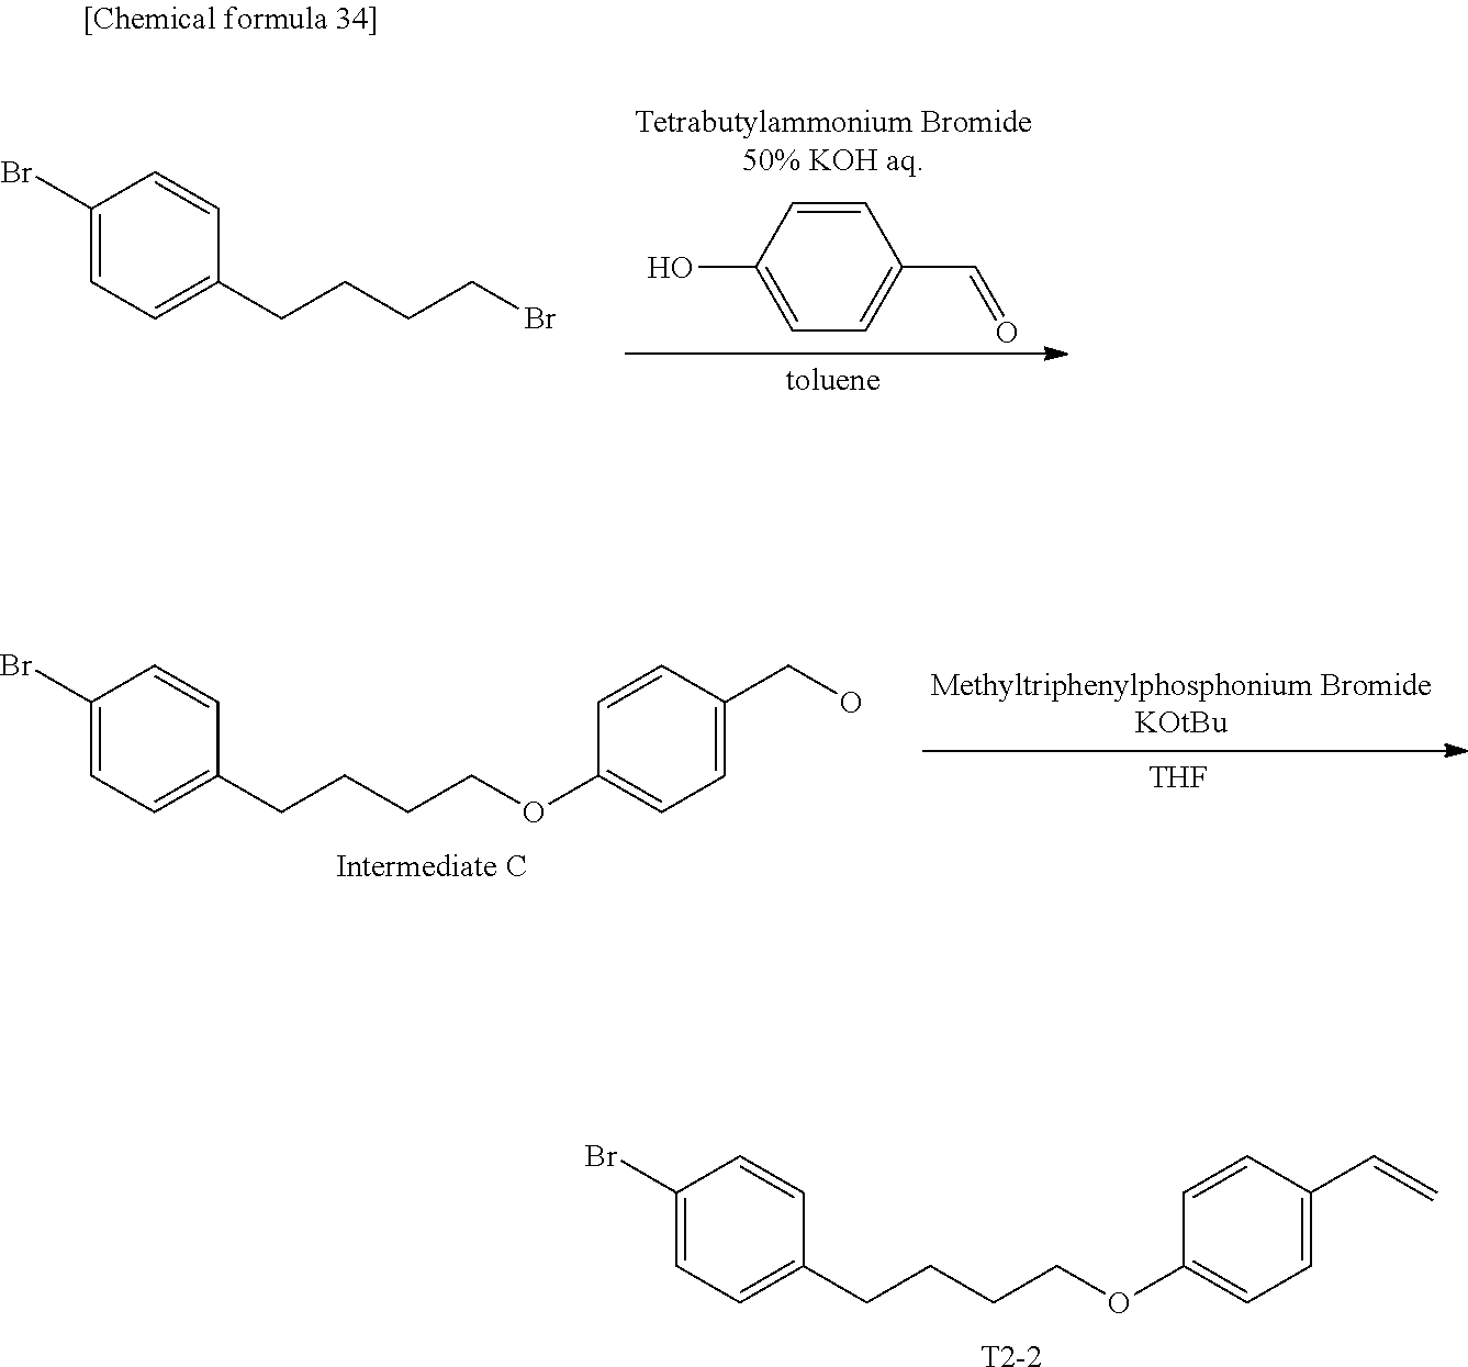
C1=CC(C=O)=CC=C1O.C1(Br)=CC=C(CCCCBr)C=C1.[THF].C1(Br)=CC=C(CCCCOC2=CC=C(CO)C=C2)C=C1.C1(Br)=CC=C(CCCCOC2=CC=C(C=C)C=C2)C=C1.[T2-2]
